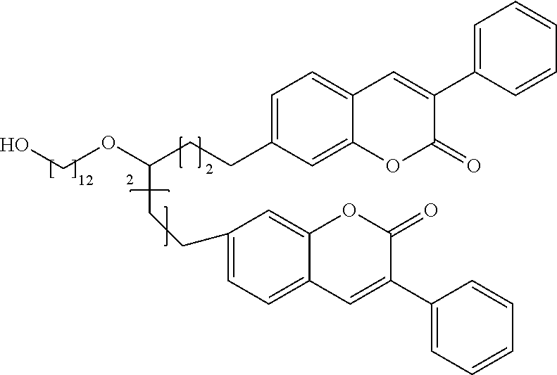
C1=C(CCC(CCC2=CC=C3C(=C2)OC(=O)C(C2=CC=CC=C2)=C3)OCO)C=C2C(=C1)C=C(C1=CC=CC=C1)C(=O)O2
